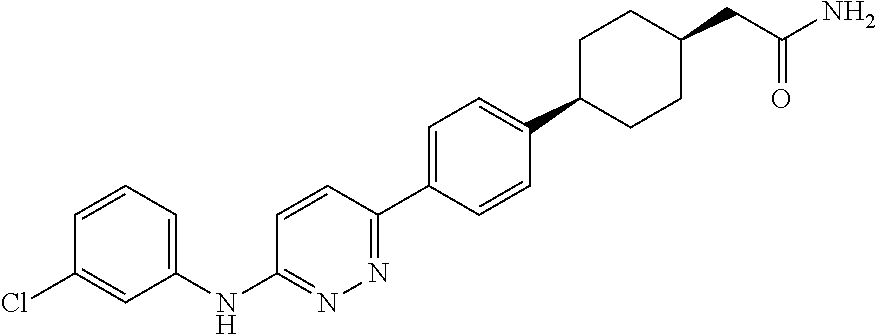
C1(NC2=NN=C(C3=CC=C(C4CCC(CC(=O)N)CC4)C=C3)C=C2)=CC=CC(Cl)=C1
